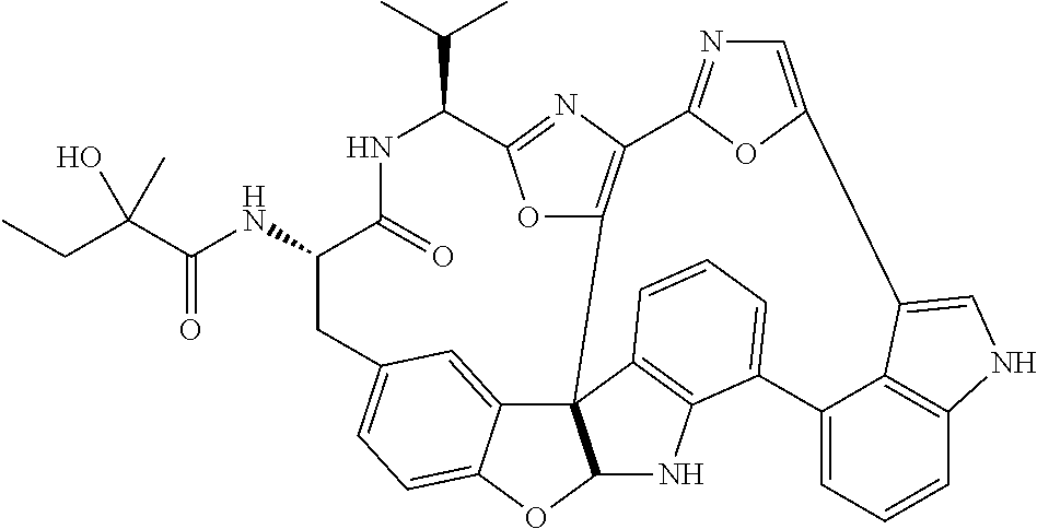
C(=O)(C(CC)(O)C)NC1C(=O)NC(C(C)C)C2=NC3=C(O2)C24C5=CC(=CC=C5OC2NC2=C4C=CC=C2C2=CC=CC4=C2C(=CN4)C2=CN=C3O2)C1
